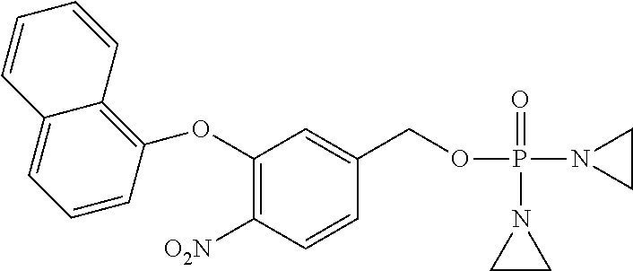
C1(OC2=C3C(=CC=C2)C=CC=C3)=C([O2N])C=CC(COP(N2CC2)(=O)N2CC2)=C1
